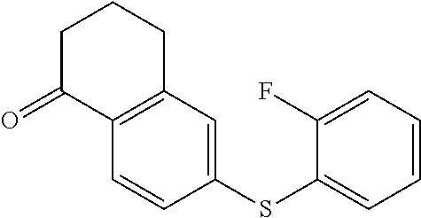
C1=CC(SC2=CC=CC=C2F)=CC2=C1C(=O)CCC2
